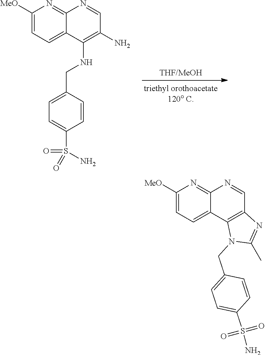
C1([MeO])=CC=C2C(=N1)N=CC1=C2N(CC2=CC=C(S(N)(=O)=O)C=C2)C(C)=N1.C1([MeO])=CC=C2C(=N1)N=CC(N)=C2NCC1=CC=C(S(=O)(N)=O)C=C1
